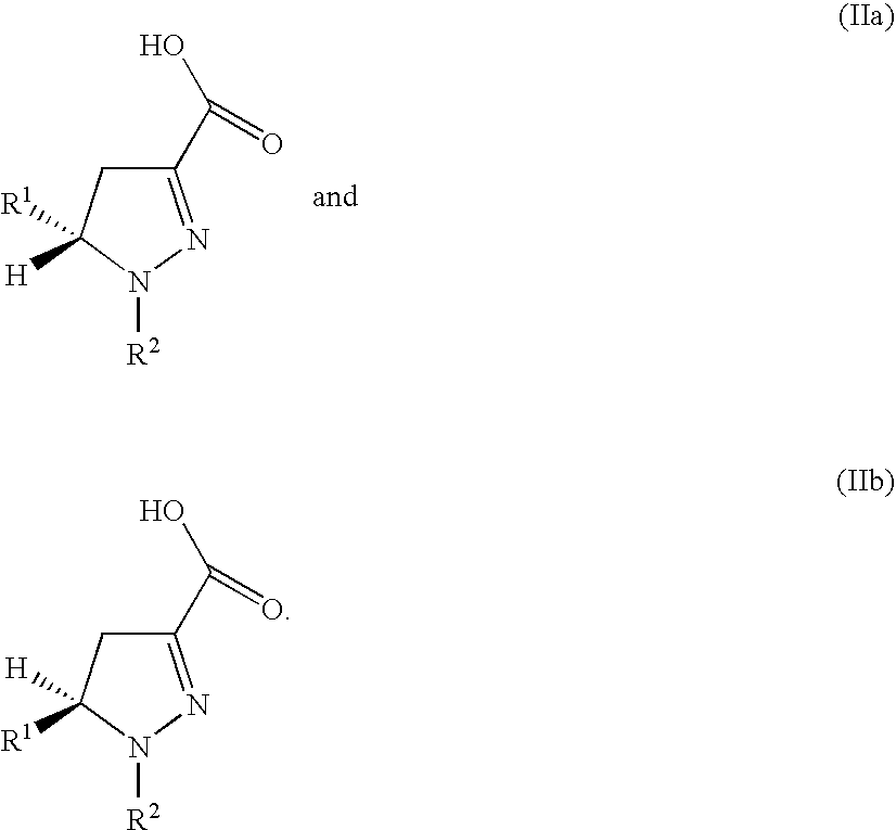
C1(C(O)=O)=NN([R2])C([H])([R1])C1.C1(C(O)=O)=NN([R2])C([R1])([H])C1
